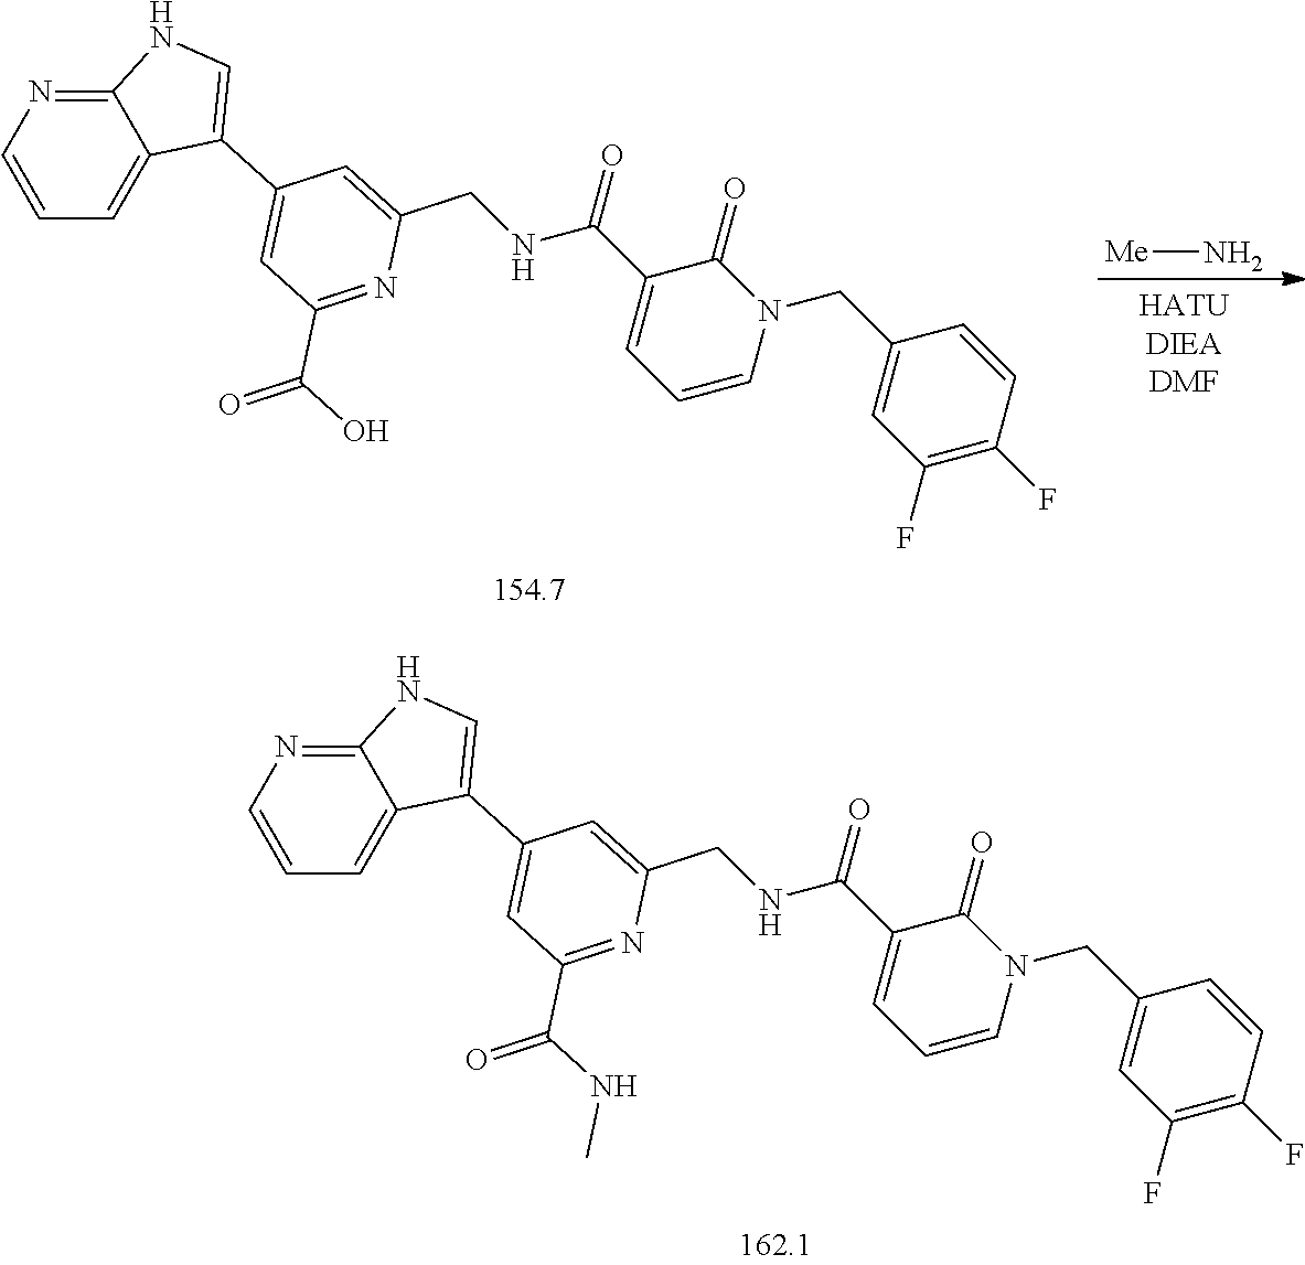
C12=CC=CN=C1NC=C2C1=CC(C(=O)NC)=NC(CNC(=O)C2=CC=CN(CC3=CC(F)=C(F)C=C3)C2=O)=C1.C12=CC=CN=C1NC=C2C1=CC(C(=O)O)=NC(CNC(=O)C2=CC=CN(CC3=CC(F)=C(F)C=C3)C2=O)=C1.[Me]N
